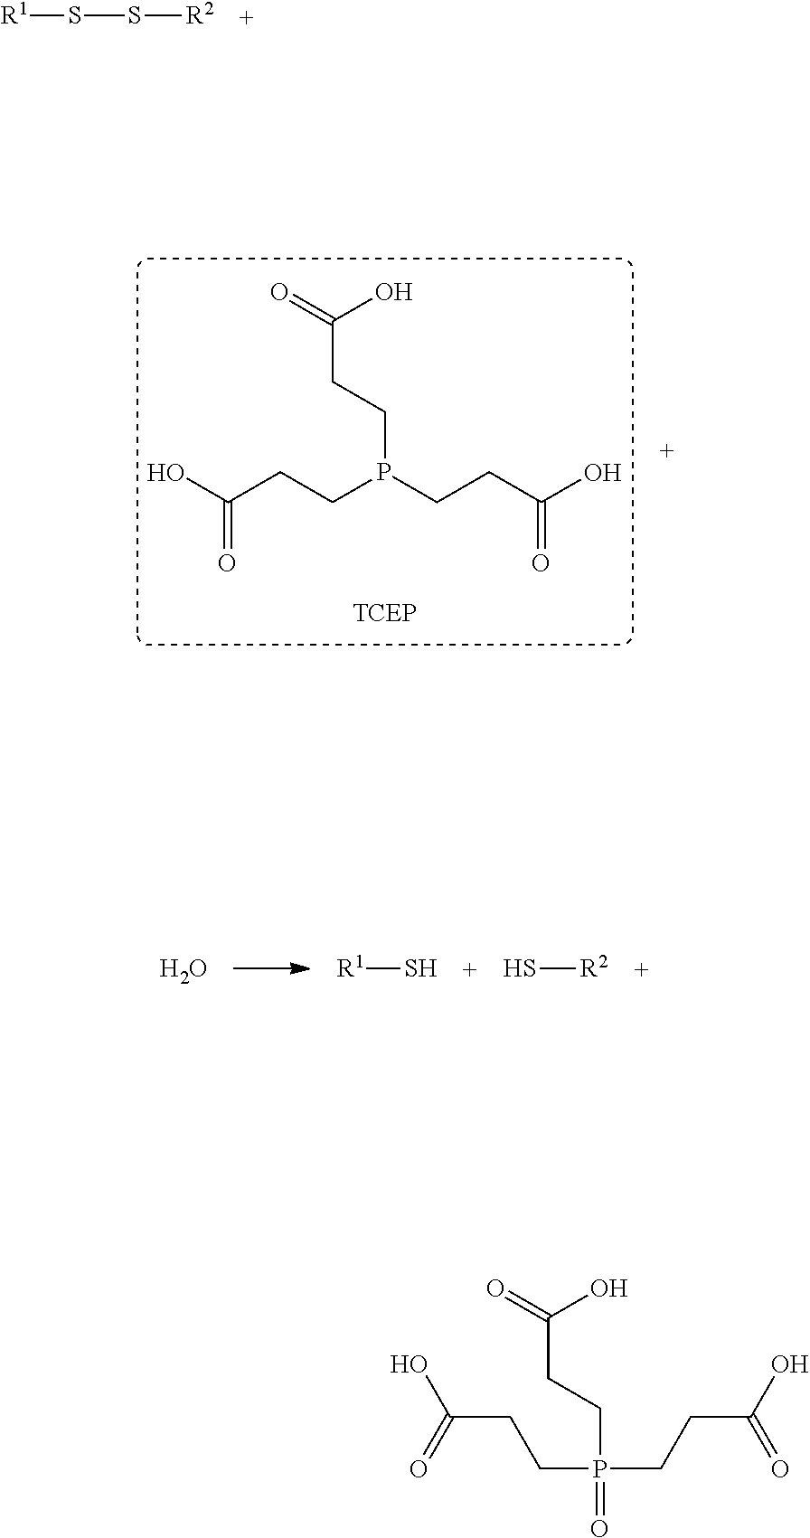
[R1]SS[R2].OC(CCP(CCC(O)=O)CCC(=O)O)=O.O.[R1]S.S[R2].C(CCP(=O)(CCC(O)=O)CCC(=O)O)(=O)O
